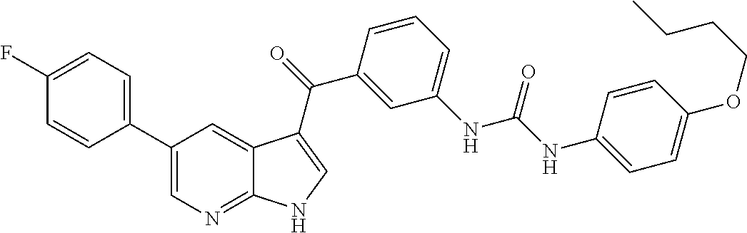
C1(C2=CN=C3C(=C2)C(C(=O)C2=CC(NC(NC4=CC=C(OCCCC)C=C4)=O)=CC=C2)=CN3)=CC=C(F)C=C1
